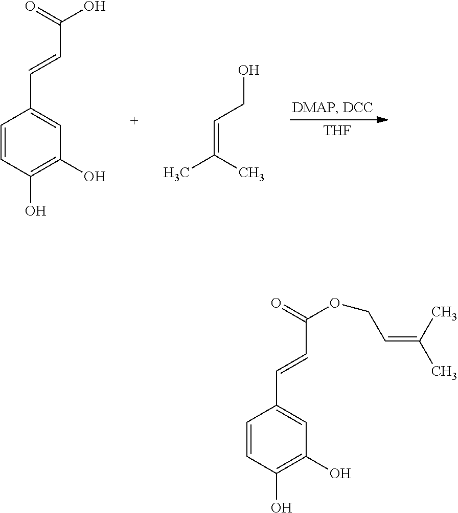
[THF].C1=CC(O)=C(O)C=C1C=CC(O)=O.C(=C(C)C)CO.C1=CC(O)=C(O)C=C1C=CC(OCC=C(C)C)=O
